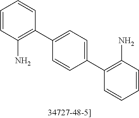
C1(C2=C(N)C=CC=C2)=CC=C(C2=C(N)C=CC=C2)C=C1
